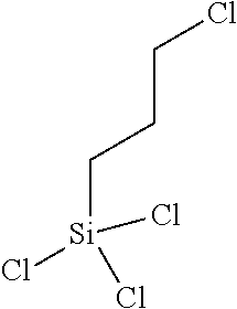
Cl[Si](CCCCl)(Cl)Cl
